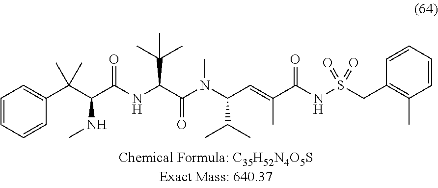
C1=CC=CC(C(C(C(NC(C(N(C(C=C(C(NS(CC2=C(C)C=CC=C2)(=O)=O)=O)C)C(C)C)C)=O)C(C)(C)C)=O)NC)(C)C)=C1
